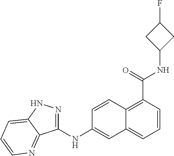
N(C(=O)C1=C2C(=CC=C1)C=C(NC1=NNC3=CC=CN=C13)C=C2)C1CC(F)C1
